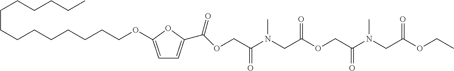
C(CCCCCCCCOC1=CC=C(C(OCC(=O)N(C)CC(=O)OCC(=O)N(C)CC(=O)OCC)=O)O1)CCCCC
